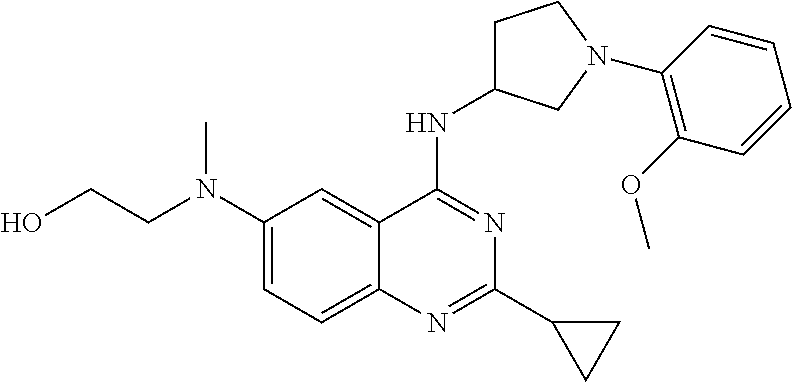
C(N(C1=CC=C2C(=C1)C(NC1CCN(C3=C(OC)C=CC=C3)C1)=NC(C1CC1)=N2)C)CO
